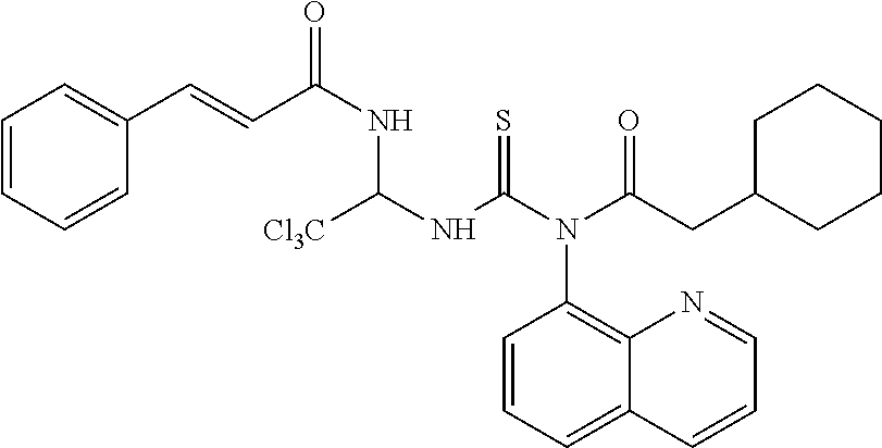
C1=CC=CC(C=CC(NC(NC(=S)N(C2=C3C(=CC=C2)C=CC=N3)C(CC2CCCCC2)=O)[Cl3C])=O)=C1
